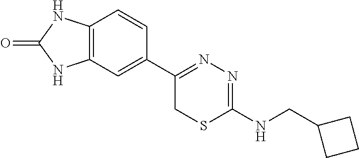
C12=C(C=C(C3=NN=C(NCC4CCC4)SC3)C=C1)NC(=O)N2
